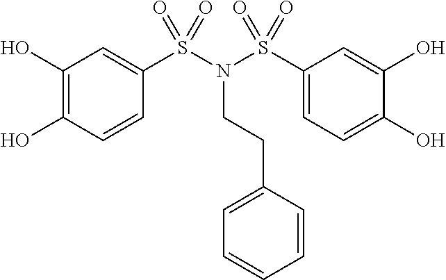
C1(O)=C(O)C=CC(S(N(CCC2=CC=CC=C2)S(C2=CC=C(O)C(O)=C2)(=O)=O)(=O)=O)=C1
